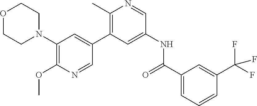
O1CCN(C2=C(OC)N=CC(C3=C(C)N=CC(NC(C4=CC=CC(C(F)(F)F)=C4)=O)=C3)=C2)CC1
